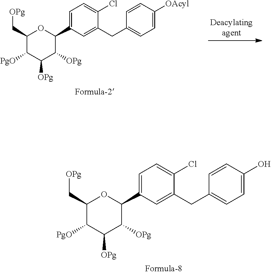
C1(CC2=CC=C(O)C=C2)=CC(C2OC(C[OPg])C([PgO])C([OPg])C2[OPg])=CC=C1Cl.C1(CC2=CC=C([OAcyl])C=C2)=CC(C2OC(C[OPg])C([PgO])C([OPg])C2[OPg])=CC=C1Cl
